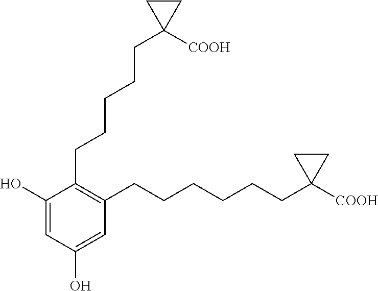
C1(CCCCCC2([COOH])CC2)=C(CCCCCCC2([COOH])CC2)C=C(O)C=C1O
